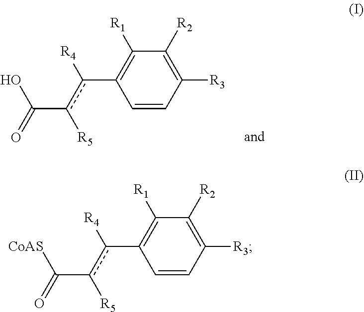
C1([R2])=C([R3])C=CC(c([R4])c([R5])C(O)=O)=C1[R1].C1([R2])=C([R3])C=CC(c([R4])c([R5])C([CoAS])=O)=C1[R1]
